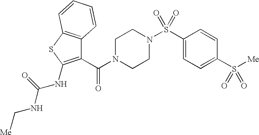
C1(C(=O)N2CCN(S(C3=CC=C(S([Me])(=O)=O)C=C3)(=O)=O)CC2)=C(NC(NC[Me])=O)SC2=C1C=CC=C2
